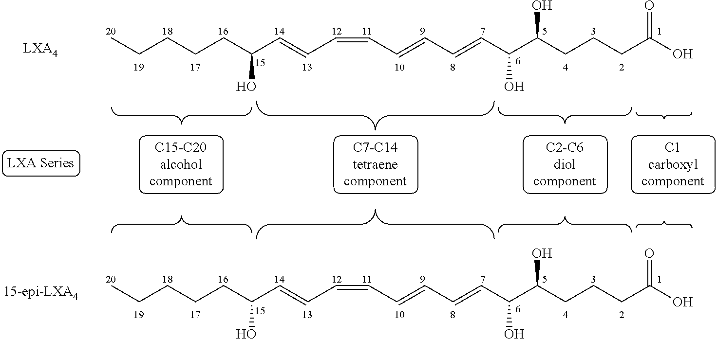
CCCCCC(C=CC=CC=CC=CC(C(CCCC(O)=O)O)O)O.[C15-C20alcoholcomponent].[C7-C14tetraenecomponent].[C2-C6diolcomponent].[C1carboxylcomponent].CCCCCC(C=CC=CC=CC=CC(C(CCCC(O)=O)O)O)O
